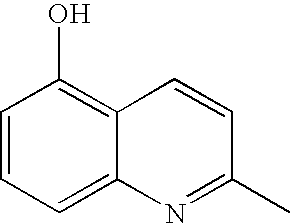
C1=CC=C2C(=C1O)C=CC(C)=N2
